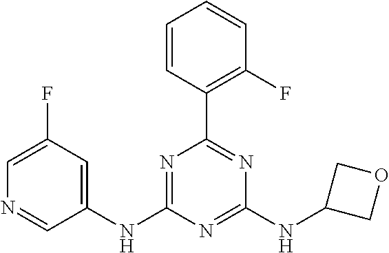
C1(NC2=NC(C3=C(F)C=CC=C3)=NC(NC3COC3)=N2)=CC(F)=CN=C1
